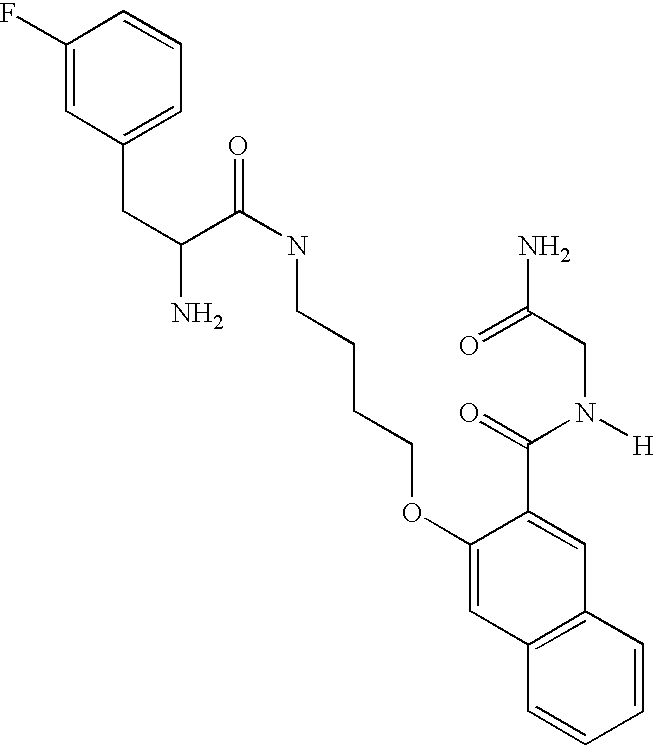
C(C1=CC=CC(F)=C1)C(C(NCCCCOC1=CC2=C(C=C1C(=O)N([H])CC(N)=O)C=CC=C2)=O)N
